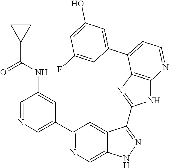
C1(C2=NC=C3C(=C2)C(C2=NC4=C(N2)N=CC=C4C2=CC(O)=CC(F)=C2)=NN3)=CN=CC(NC(C2CC2)=O)=C1
